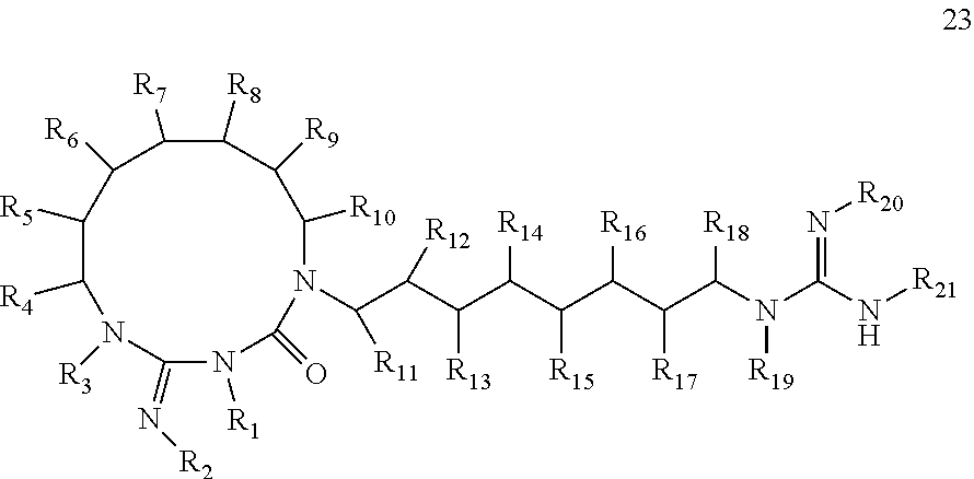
C(C(C(C(C(C(C(C([R18])N([R19])C(=N[R20])N[R21])[R17])[R16])[R15])[R14])[R13])[R12])([R11])N1C(=O)N([R1])C(=N[R2])N([R3])C([R4])C([R5])C([R6])C([R7])C([R8])C([R9])C1[R10]
